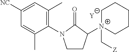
[Y].C1CC([N+]2(C[Z])CCCCC2)C(=O)N1C1=C(C)C=C([NC])C=C1C
